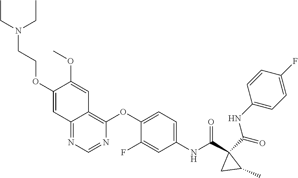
O=C(C1(C(NC2=CC=C(OC3=C4C(=NC=N3)C=C(OCCN(CC)CC)C(OC)=C4)C(F)=C2)=O)C(C)C1)NC1=CC=C(F)C=C1
